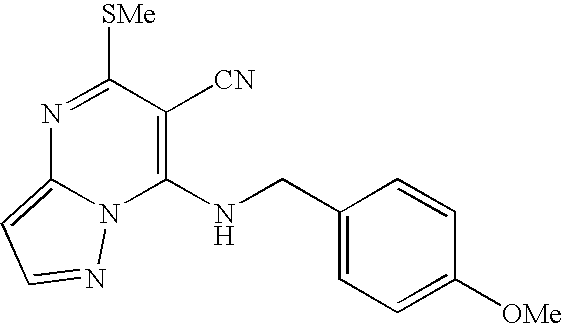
N1=C([SMe])C([CN])=C(NCC2=CC=C([OMe])C=C2)N2C1=CC=N2
